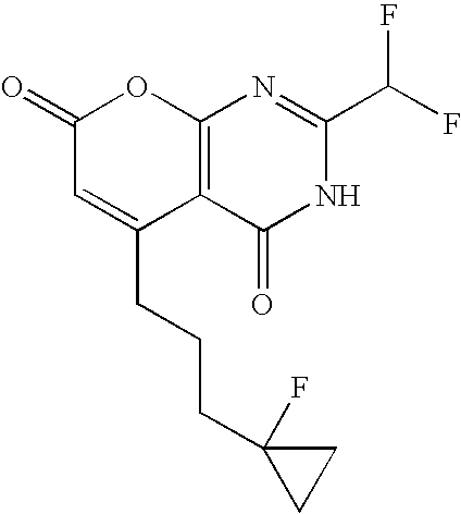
C1(=O)C=C(CCCC2(F)CC2)C2=C(O1)N=C(C(F)F)NC2=O
